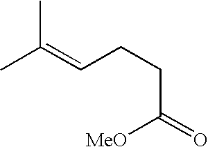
CC(=CCCC(=O)[MeO])C
